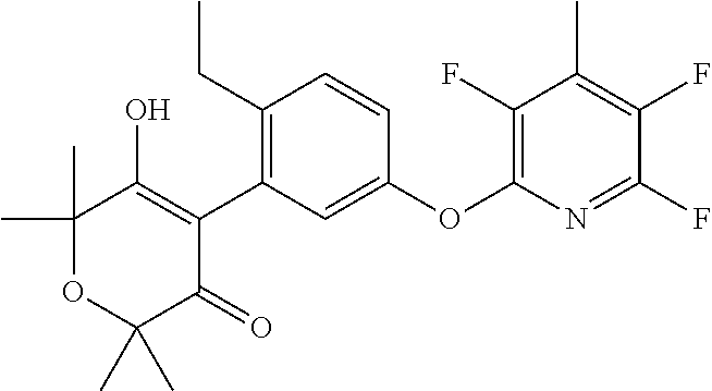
C1(C)(C)OC(C)(C)C(=O)C(C2=C(CC)C=CC(OC3=C(F)C(C)=C(F)C(F)=N3)=C2)=C1O
